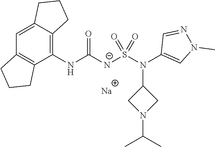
[Na].C1(NC([N-]S(N(C2=CN(C)N=C2)C2CN(C(C)C)C2)(=O)=O)=O)=C2C(=CC3=C1CCC3)CCC2
